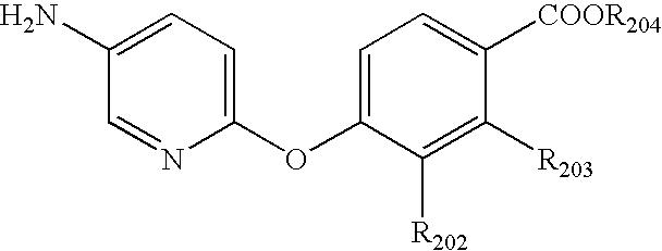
O(C1=CC=C([COOR204])C([R203])=C1[R202])C1=CC=C(N)C=N1
